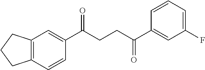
C1(C(CCC(C2=CC(F)=CC=C2)=O)=O)=CC2=C(C=C1)CCC2
